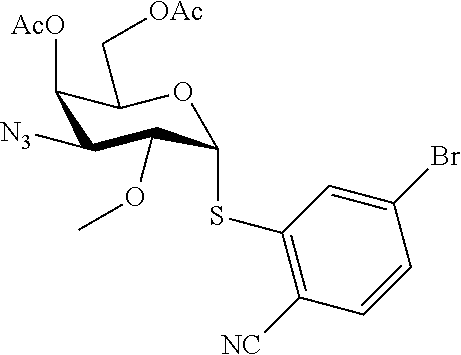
C1([AcO])C([N3])C(OC)C(SC2=C([NC])C=CC(Br)=C2)OC1C[OAc]
